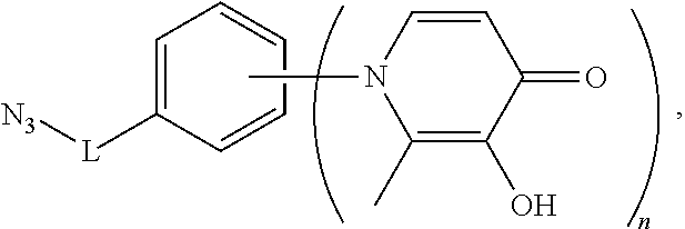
C1=C([L][N3])C=CC=C1.CN1C(C)=C(O)C(=O)C=C1
